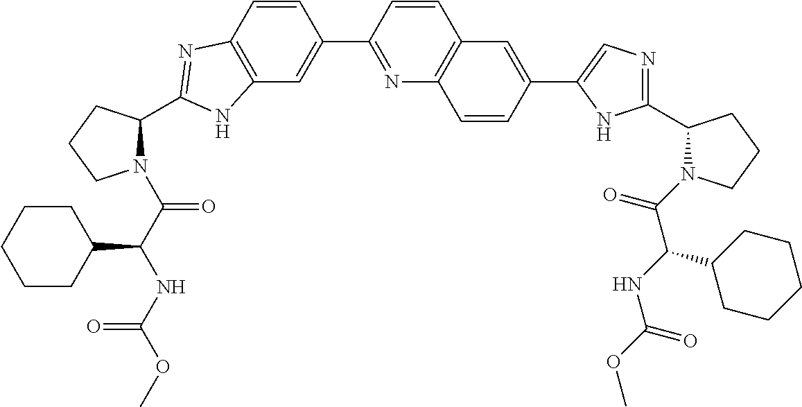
C12=C(C=CC(C3=NC4=C(C=C3)C=C(C3=CN=C(C5N(C(C(NC(=O)OC)C6CCCCC6)=O)CCC5)N3)C=C4)=C1)N=C(C1N(C(C(NC(OC)=O)C3CCCCC3)=O)CCC1)N2
